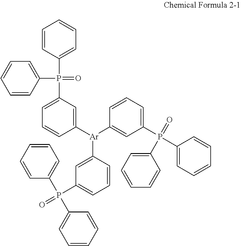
C1(P(C2=CC=CC([Ar](C3=CC(P(C4=CC=CC=C4)(=O)C4=CC=CC=C4)=CC=C3)C3=CC(P(=O)(C4=CC=CC=C4)C4=CC=CC=C4)=CC=C3)=C2)(=O)C2=CC=CC=C2)=CC=CC=C1
